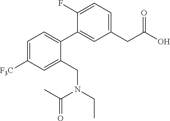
C1=C([F3C])C=C(CN(CC)C(=O)C)C(C2=CC(CC(O)=O)=CC=C2F)=C1
